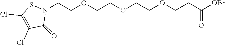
C1(Cl)=C(Cl)C(=O)N(CCOCCOCCOCCC(=O)[OBn])S1
